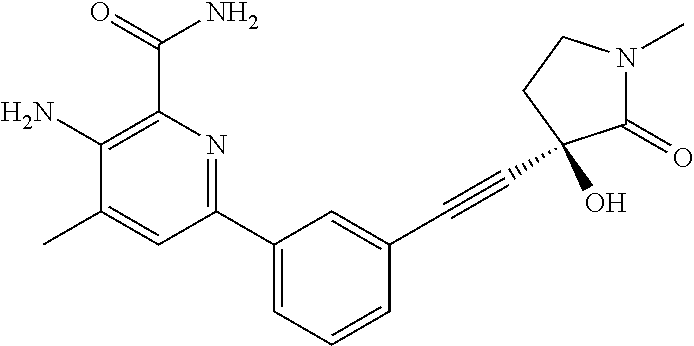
C1(C)=CC(C2=CC=CC(C#CC3(O)C(=O)N(C)CC3)=C2)=NC(C(N)=O)=C1N
